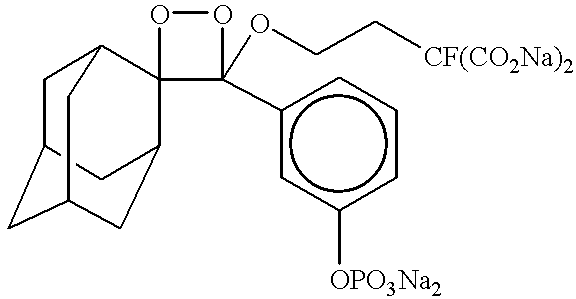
C1C2CC3CC(C4(C1C3)OOC4(c1cc([OPO3Na2])ccc1)OCC[CF(CO2Na)2])C2
